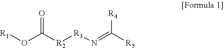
[R1]OC([R2][R3]N=C([R5])[R4])=O
